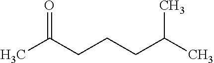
CC(CCCC(C)C)=O
